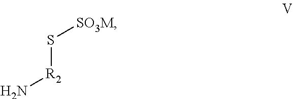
S([R2]N)[SO3M]
